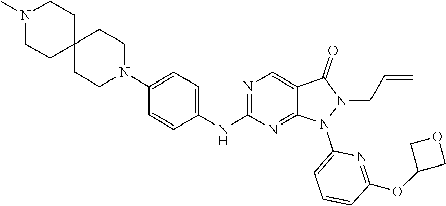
N1=C(NC2=CC=C(N3CCC4(CC3)CCN(C)CC4)C=C2)N=C2C(=C1)C(=O)N(CC=C)N2C1=CC=CC(OC2COC2)=N1
